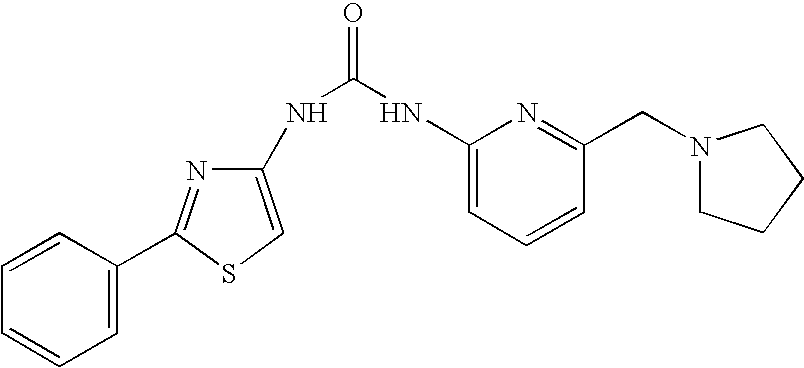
C1=CC(C2=NC(NC(=O)NC3=CC=CC(CN4CCCC4)=N3)=CS2)=CC=C1
